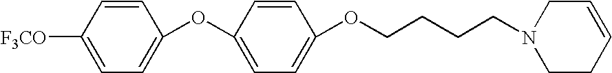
C1(OC2=CC=C(OCCCCN3CCC=CC3)C=C2)=CC=C([F3CO])C=C1
